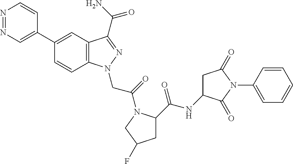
N1=NC=C(C2=CC3=C(C=C2)N(CC(=O)N2C(C(NC4CC(=O)N(C5=CC=CC=C5)C4=O)=O)CC(F)C2)N=C3C(N)=O)C=C1
